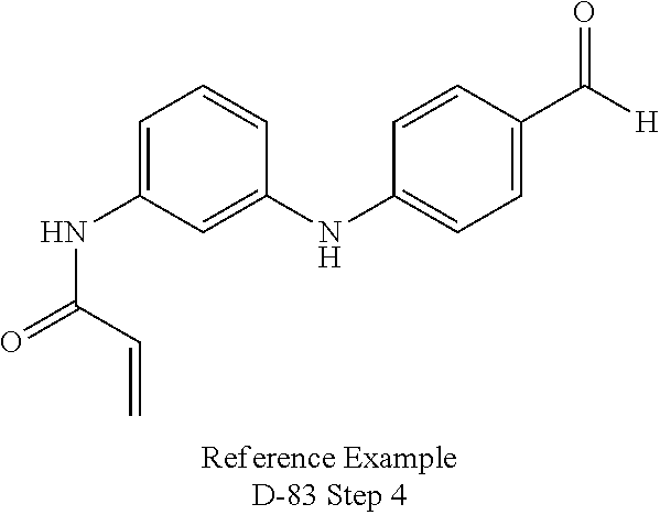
[H]C(C1=CC=C(NC2=CC(NC(C=C)=O)=CC=C2)C=C1)=O
